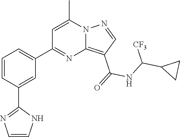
C12=C(C(=O)NC(C3CC3)[CF3])C=NN1C(C)=CC(C1=CC=CC(C3=NC=CN3)=C1)=N2
